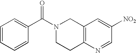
N1(C(C2=CC=CC=C2)=O)CCC2=C(C1)C=C([NO2])C=N2
